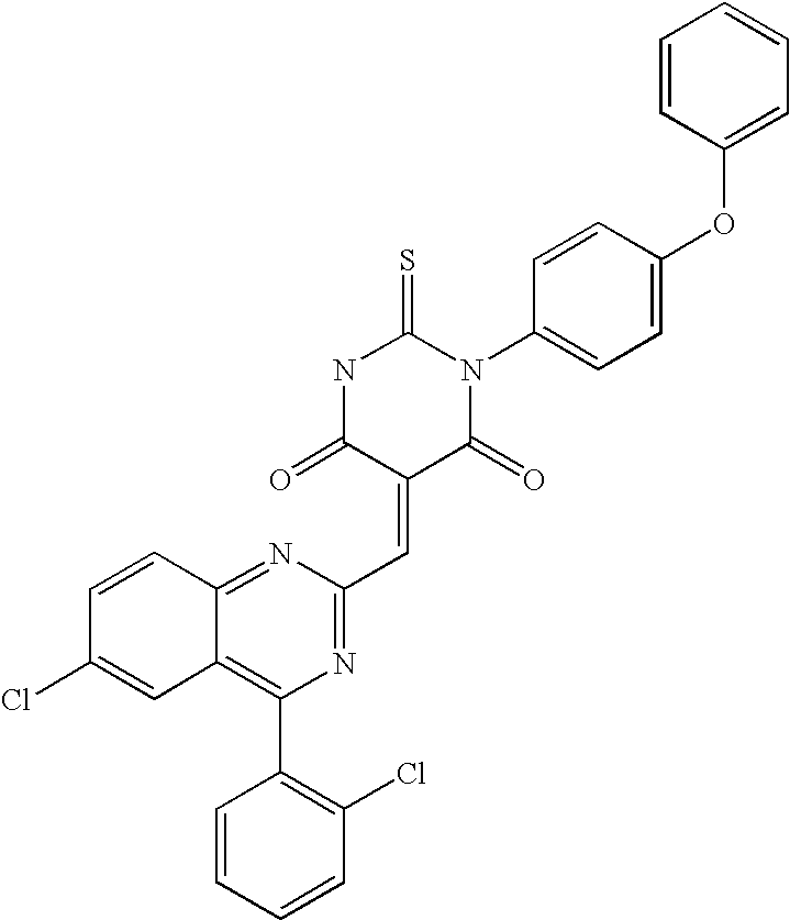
C1=CC(OC2=CC=C(N3C(=S)NC(=O)C(=CC4=NC(C5=C(Cl)C=CC=C5)=C5C(=N4)C=CC(Cl)=C5)C3=O)C=C2)=CC=C1
